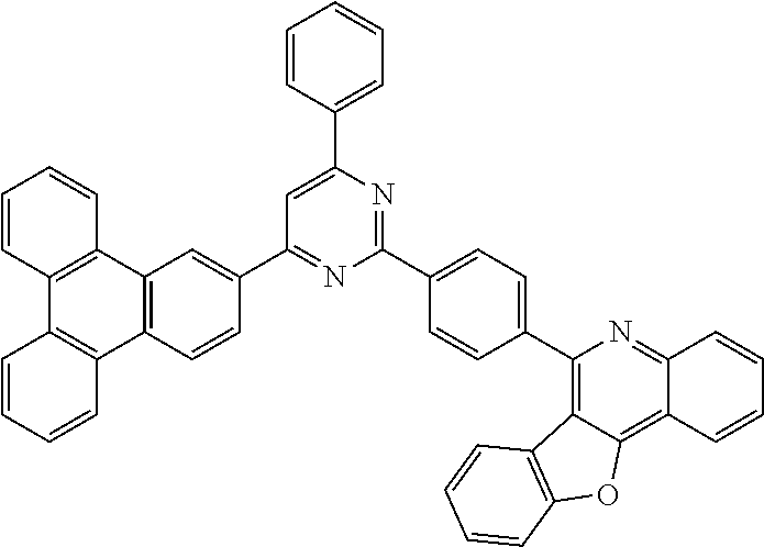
C12=C(C=CC(C3=NC(C4=CC=C(C5=C6C(=C7C(=N5)C=CC=C7)OC5=C6C=CC=C5)C=C4)=NC(C4=CC=CC=C4)=C3)=C1)C1=C(C3=C2C=CC=C3)C=CC=C1
